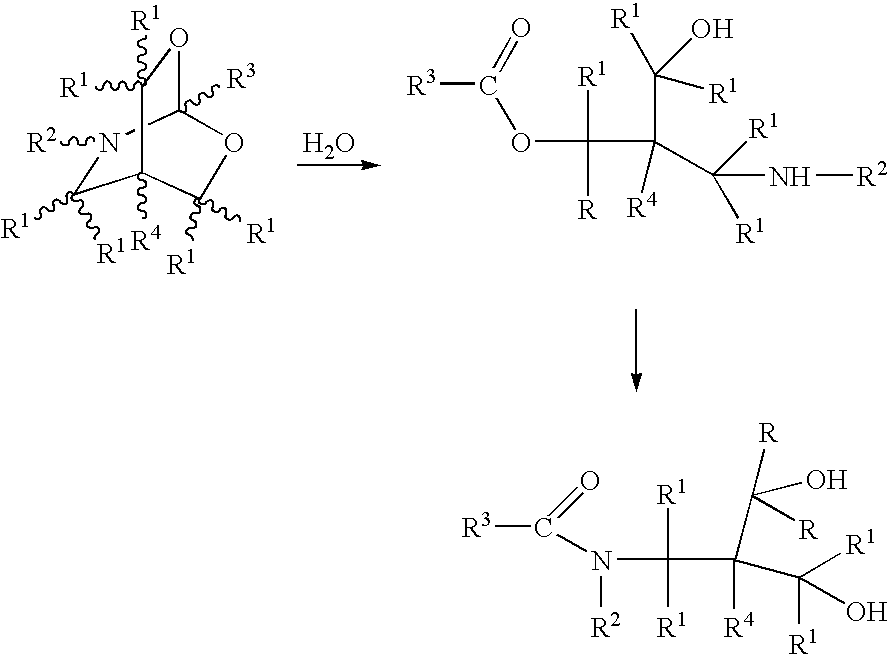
O.C1([R1])([R1])N([R2])C2([R3])OC([R1])([R1])C1([R4])C([R1])([R1])O2.[R3]C(OC([R1])([R])C(C([R1])(O)[R1])([R4])C(N[R2])([R1])[R1])=O.[R3]C(=O)N([R2])C([R1])([R1])C([R4])(C([R])(O)[R])C(O)([R1])[R1]
